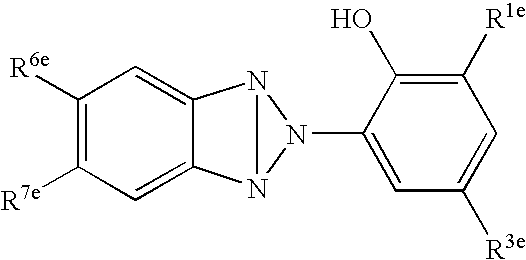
C1([R6e])=C([R7e])C=C2C(=C1)N1N2N1C1=CC([R3e])=CC([R1e])=C1O
